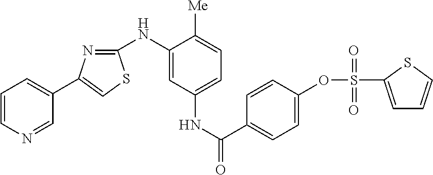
C1=CN=CC(C2=CSC(NC3=CC(NC(=O)C4=CC=C(OS(C5=CC=CS5)(=O)=O)C=C4)=CC=C3[Me])=N2)=C1
